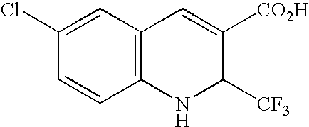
C1(Cl)=CC2=C(C=C1)NC([CF3])C([CO2H])=C2
